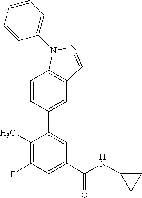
C1=CC(C2=CC(C(NC3CC3)=O)=CC(F)=C2C)=CC2=C1N(C1=CC=CC=C1)N=C2
